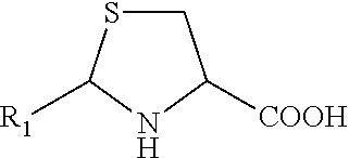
C1SC([R1])NC1[COOH]
